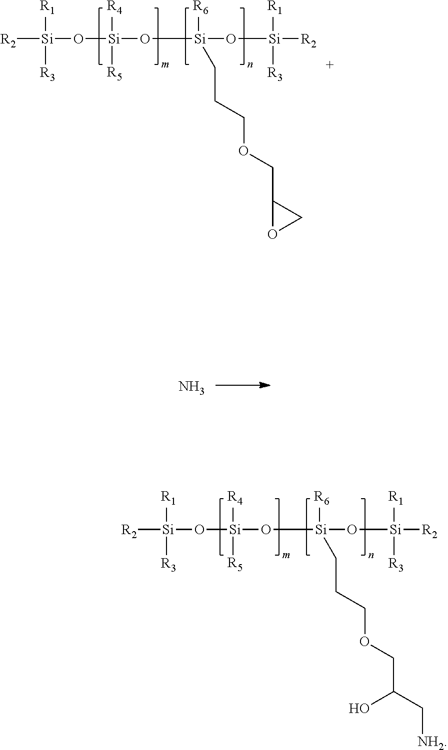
[R2][Si]([R1])([R3])O[Si]([R4])(O[Si]([R6])(O[Si]([R2])([R1])[R3])CCCOCC(C[NH2])O)[R5].[R2][Si]([R1])([R3])O[Si]([R4])(O[Si]([R6])(O[Si]([R2])([R1])[R3])CCCOCC1OC1)[R5].N
